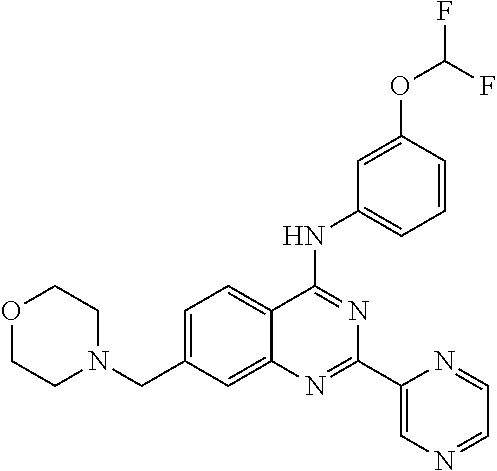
C1=C(CN2CCOCC2)C=C2C(=C1)C(NC1=CC=CC(OC(F)F)=C1)=NC(C1=CN=CC=N1)=N2
